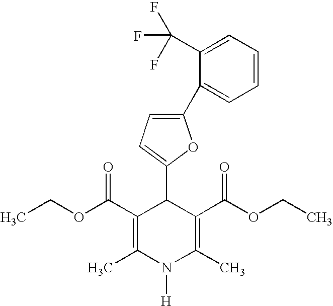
C1(C(OCC)=O)=C(C)N([H])C(C)=C(C(OCC)=O)C1C1=CC=C(C2=CC=CC=C2C(F)(F)F)O1
